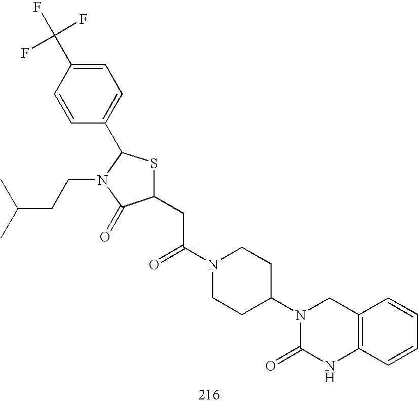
C1(CC(N2CCC(N3C(=O)NC4=C(C3)C=CC=C4)CC2)=O)SC(C2=CC=C(C(F)(F)F)C=C2)N(CCC(C)C)C1=O
